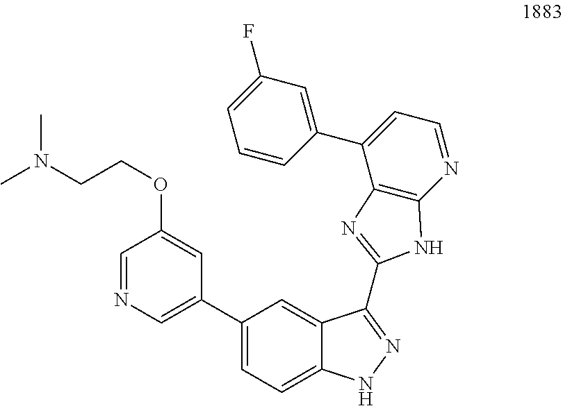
C1=C(F)C=C(C2=CC=NC3=C2N=C(C2=NNC4=CC=C(C5=CN=CC(OCCN(C)C)=C5)C=C42)N3)C=C1
